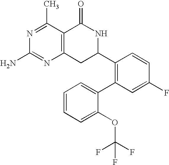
C12=C(C(C)=NC(N)=N1)C(=O)NC(C1=C(C3=CC=CC=C3OC(F)(F)F)C=C(F)C=C1)C2
